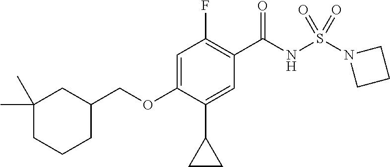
C1=C(OCC2CC(C)(C)CCC2)C(C2CC2)=CC(C(NS(N2CCC2)(=O)=O)=O)=C1F
